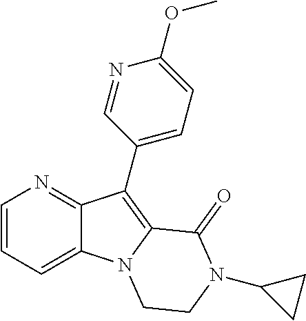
C12=CC=CN=C1C(C1=CC=C(OC)N=C1)=C1N2CCN(C2CC2)C1=O
